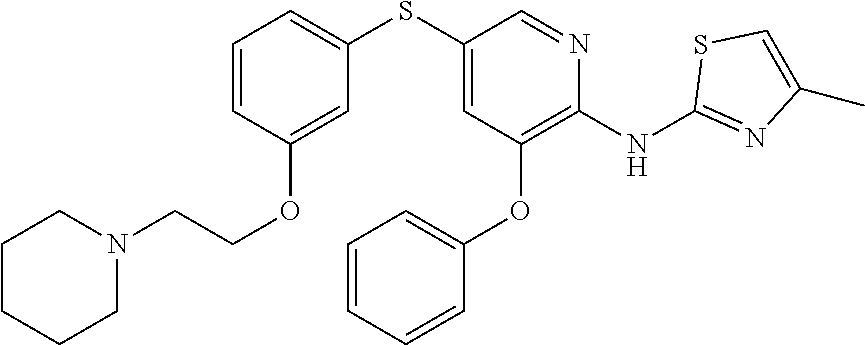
C1(SC2=CC=CC(OCCN3CCCCC3)=C2)=CC(OC2=CC=CC=C2)=C(NC2=NC(C)=CS2)N=C1
